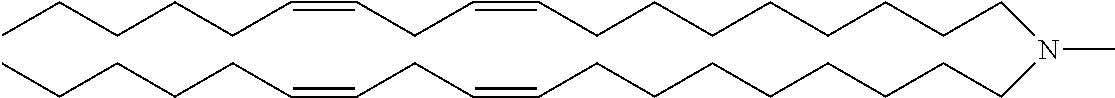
CCCCCC=CCC=CCCCCCCCCN(CCCCCCCCC=CCC=CCCCCC)C
